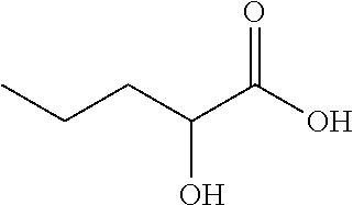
OC(C(CCC)O)=O
